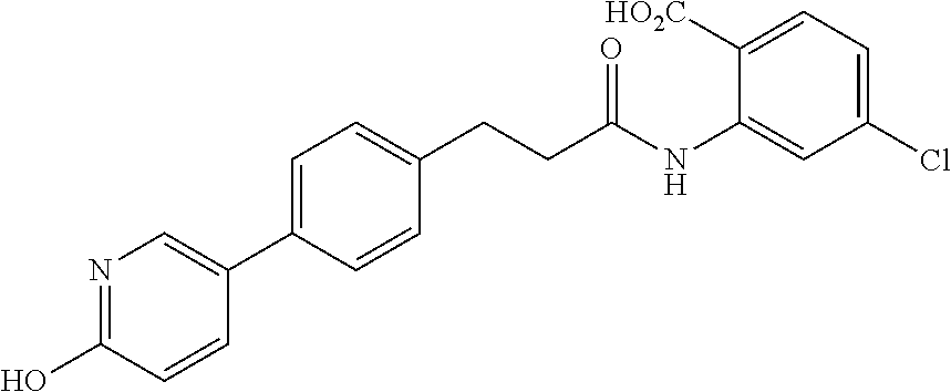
C1=C(C2=CN=C(O)C=C2)C=CC(CCC(NC2=CC(Cl)=CC=C2[HO2C])=O)=C1
